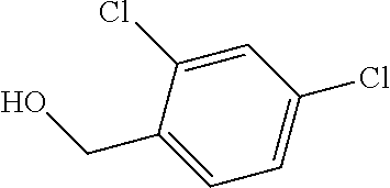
C1(CO)=CC=C(Cl)C=C1Cl
